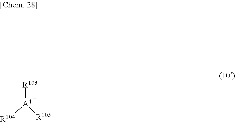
[R103][A4]([R105])[R104]
